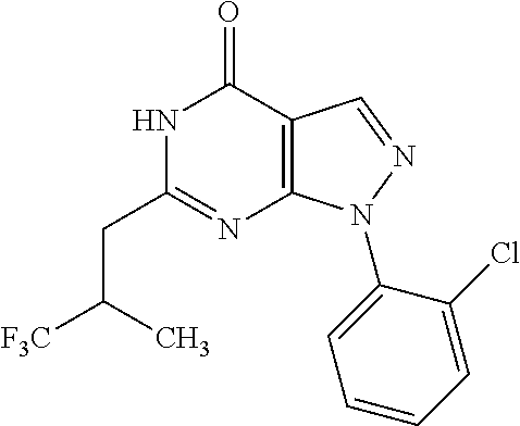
[F3C]C(C)CC1=NC2=C(C(=O)N1)C=NN2C1=CC=CC=C1Cl
